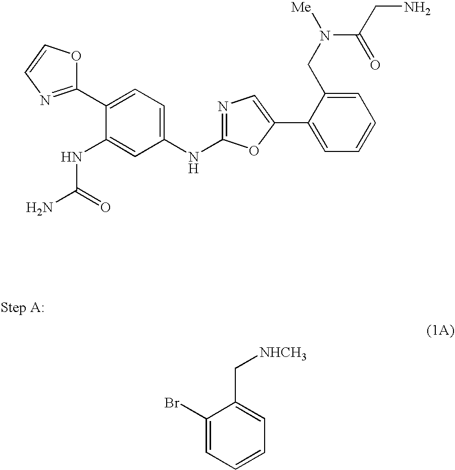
C1(Br)=CC=CC=C1C[NHCH3].C1(NC2=NC=C(C3=CC=CC=C3CN([Me])C(CN)=O)O2)=CC=C(C2=NC=CO2)C(NC(N)=O)=C1
